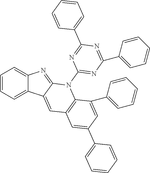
C1=CC=C2C(=C1)N=C1C2=CC2=C(N1C1=NC(C3=CC=CC=C3)=NC(C3=CC=CC=C3)=N1)C(C1=CC=CC=C1)=CC(C1=CC=CC=C1)=C2
